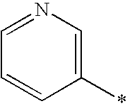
C1(*)=CN=CC=C1
